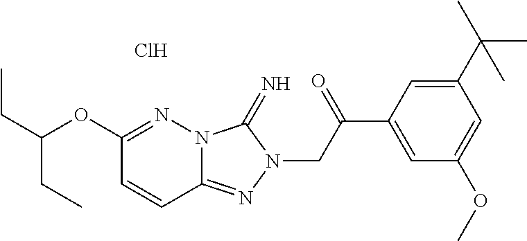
C1(OC(CC)CC)=NN2C(=NN(CC(C3=CC(OC)=CC(C(C)(C)C)=C3)=O)C2=N)C=C1.Cl
